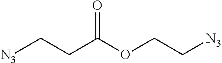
[N3]CCC(OCC[N3])=O
